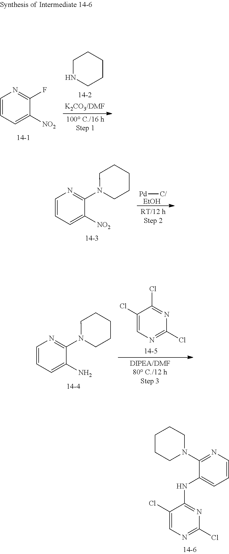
N1=C(Cl)N=C(NC2=CC=CN=C2N2CCCCC2)C(Cl)=C1.C1([NO2])=CC=CN=C1F.C1NCCCC1.C1([NO2])=CC=CN=C1N1CCCCC1.[Pd][C/].[EtOH].C1(N)=CC=CN=C1N1CCCCC1.C1(Cl)=CN=C(Cl)N=C1Cl
